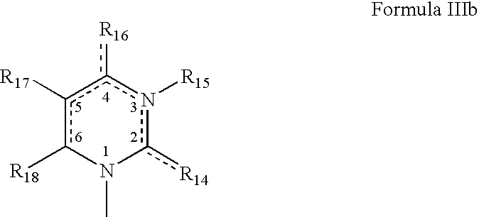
c1([R17])c([R18])N(C)c([R14])n([R15])c1[R16]
